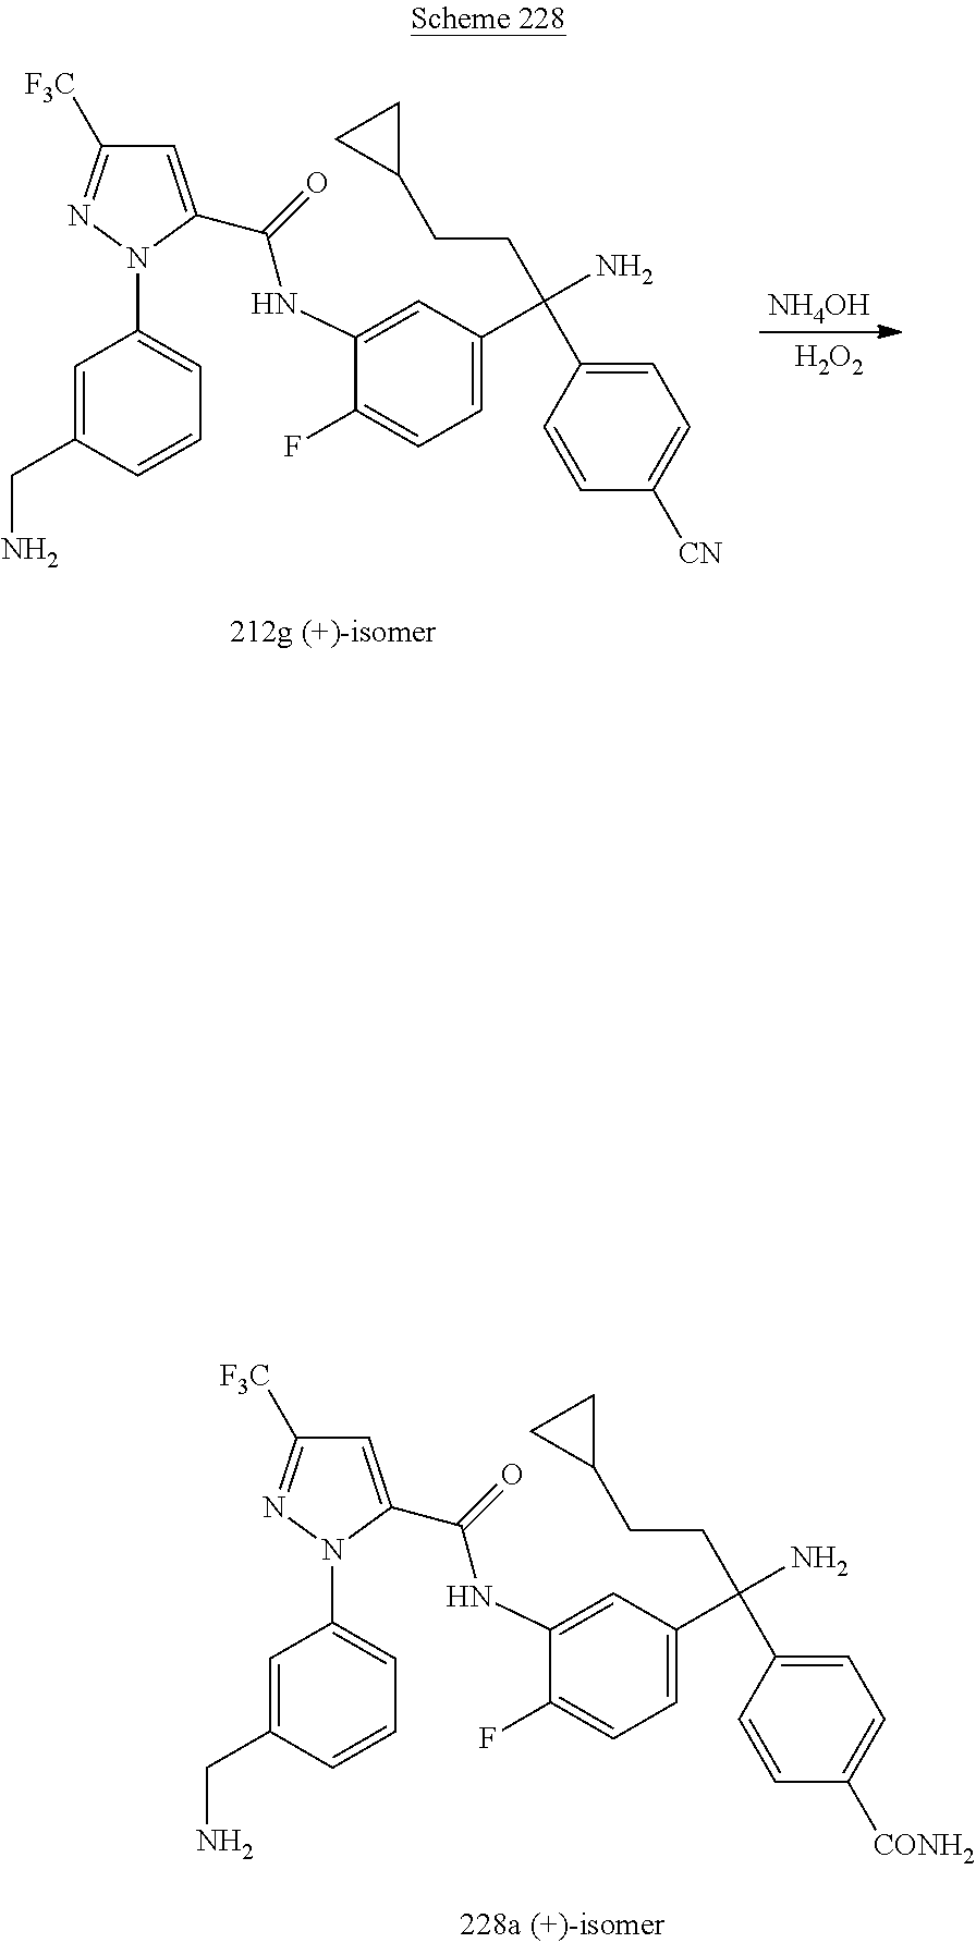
C1=C(CN)C=CC=C1N1C(C(=O)NC2=CC(C(N)(CCC3CC3)C3=CC=C([CONH2])C=C3)=CC=C2F)=CC([F3C])=N1.C1=C(CN)C=CC=C1N1C(C(=O)NC2=CC(C(N)(CCC3CC3)C3=CC=C([CN])C=C3)=CC=C2F)=CC([F3C])=N1.[NH4OH].[H2O2]
